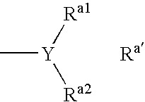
C[Y]([Ra1])[Ra2].[Ra]
